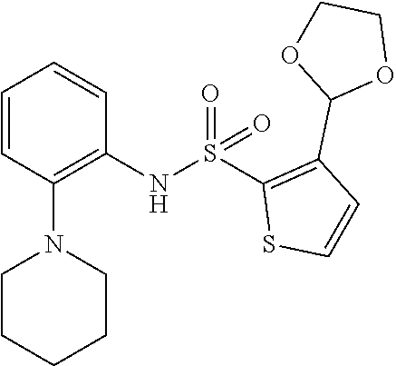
S(NC1=C(N2CCCCC2)C=CC=C1)(C1=C(C2OCCO2)C=CS1)(=O)=O
